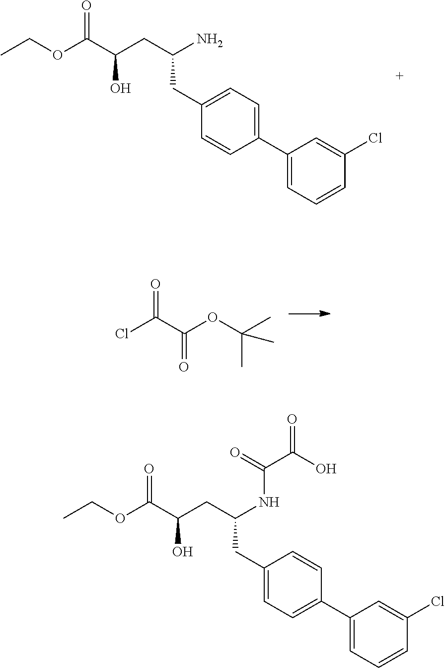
CCOC(C(CC(N)CC1=CC=C(C2=CC=CC(Cl)=C2)C=C1)O)=O.ClC(C(OC(C)(C)C)=O)=O.OC(=O)C(=O)NC(CC(C(OCC)=O)O)CC1=CC=C(C2=CC=CC(Cl)=C2)C=C1
